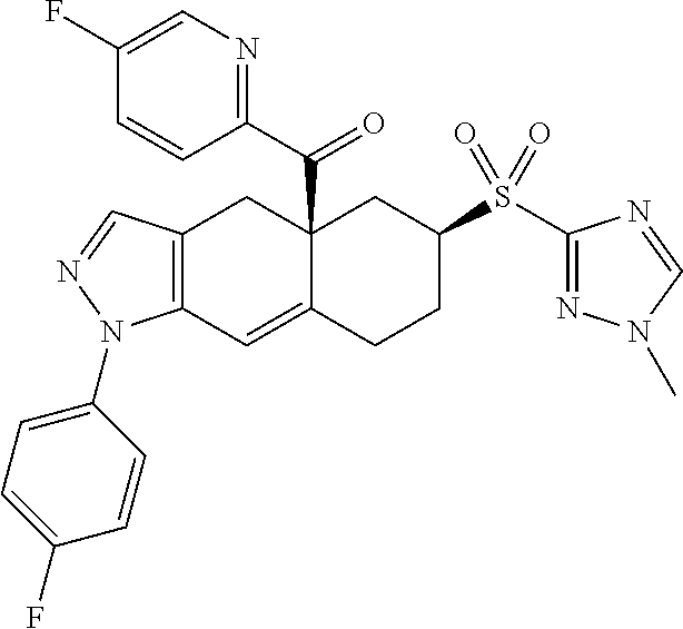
C12(C(C3=NC=C(F)C=C3)=O)C(=CC3=C(C1)C=NN3C1=CC=C(F)C=C1)CCC(S(C1=NN(C)C=N1)(=O)=O)C2
